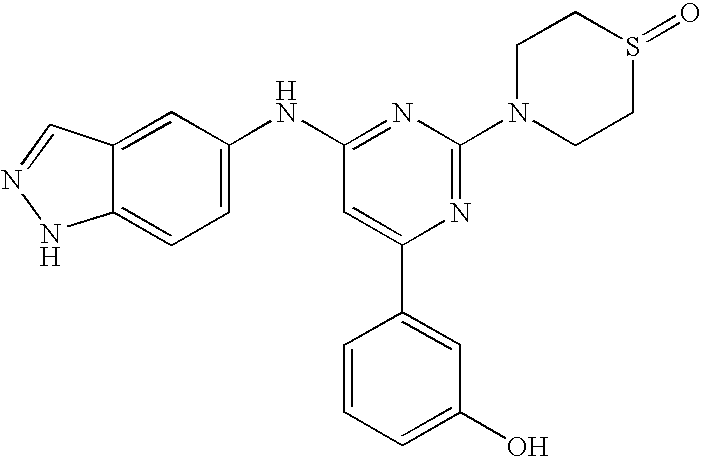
C1(N2CCS(=O)CC2)=NC(C2=CC(O)=CC=C2)=CC(NC2=CC=C3C(=C2)C=NN3)=N1
